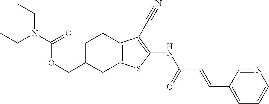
O(CC1CC2=C(CC1)C(C#N)=C(NC(C=CC1=CC=CN=C1)=O)S2)C(N(CC)CC)=O
